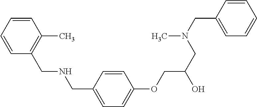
C1=CC(OCC(O)CN(CC2=CC=CC=C2)C)=CC=C1CNCC1=C(C)C=CC=C1
